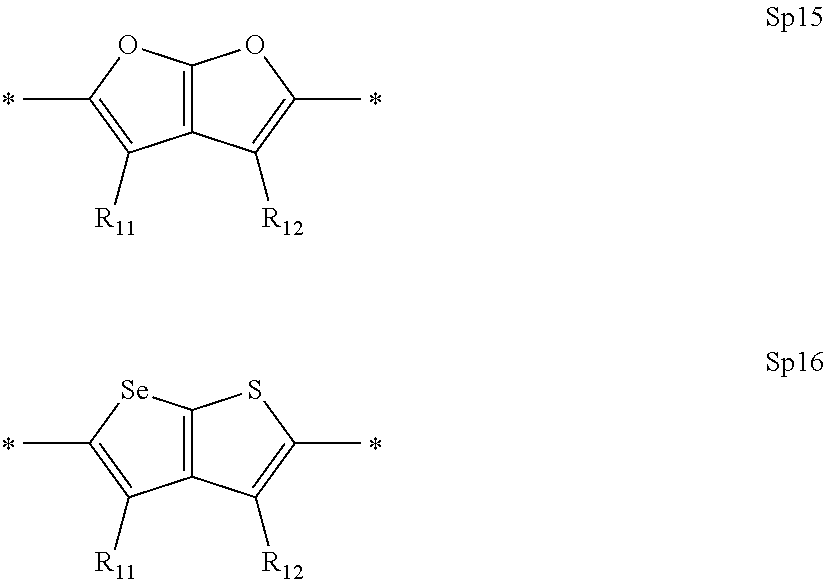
C12=C(C([R12])=C(C)O1)C([R11])=C(C)O2.C12=C(C([R12])=C(C)S1)C([R11])=C(C)[Se]2
